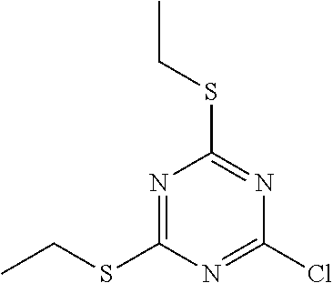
N1=C(SCC)N=C(Cl)N=C1SCC
